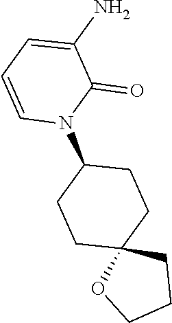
C12(OCCC1)CCC(N1C(=O)C(N)=CC=C1)CC2
